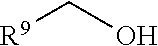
[R9]CO
